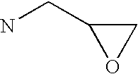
C1(CN)OC1
